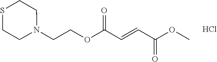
N1(CCOC(C=CC(OC)=O)=O)CCSCC1.Cl
